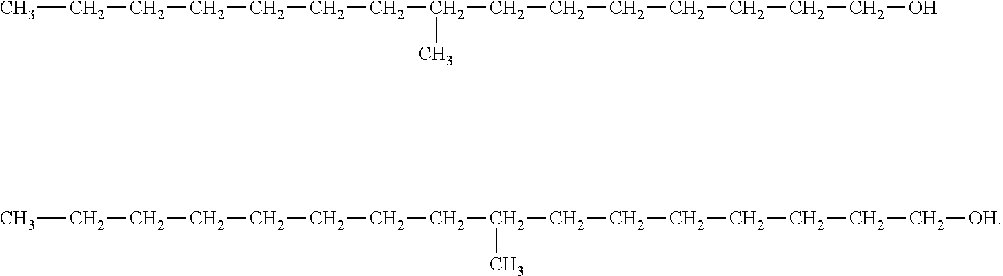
CCCCCCCC(CCCCCCCO)C.CCCCCCCCC(CCCCCCC[OH])C
